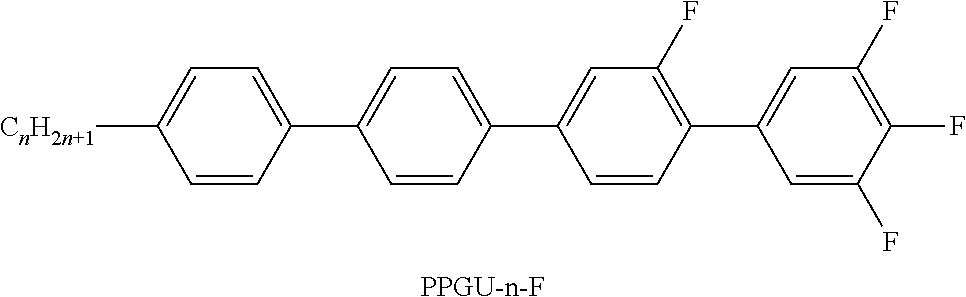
C1=C([CnH2n+1])C=CC(C2=CC=C(C3=CC(F)=C(C4=CC(F)=C(F)C(F)=C4)C=C3)C=C2)=C1.[PPGU-n-F]
